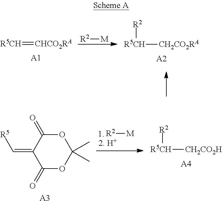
[R2][M].[R5CH]=[CHCO2RA].[A1].[R5CH]([CH2CO2RA])[R2].[A2].[R5CH]([CH2CO2H])[R2].[A4].O1C(=O)C(=C[R5])C(=O)OC1(C)C.[A3].[R2][M]
